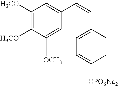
C1([H3CO])=C([H3CO])C([OCH3])=CC(C=CC2=CC=C([OPO3Na2])C=C2)=C1
